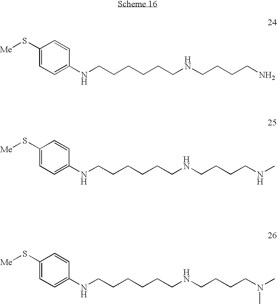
C1(S[Me])=CC=C(NCCCCCCNCCCCN)C=C1.C1(S[Me])=CC=C(NCCCCCCNCCCCNC)C=C1.C1(S[Me])=CC=C(NCCCCCCNCCCCN(C)C)C=C1
